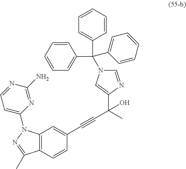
N1=CN(C(C2=CC=CC=C2)(C2=CC=CC=C2)C2=CC=CC=C2)C=C1C(C#CC1=CC2=C(C=C1)C(C)=NN2C1=CC=NC(N)=N1)(C)O
